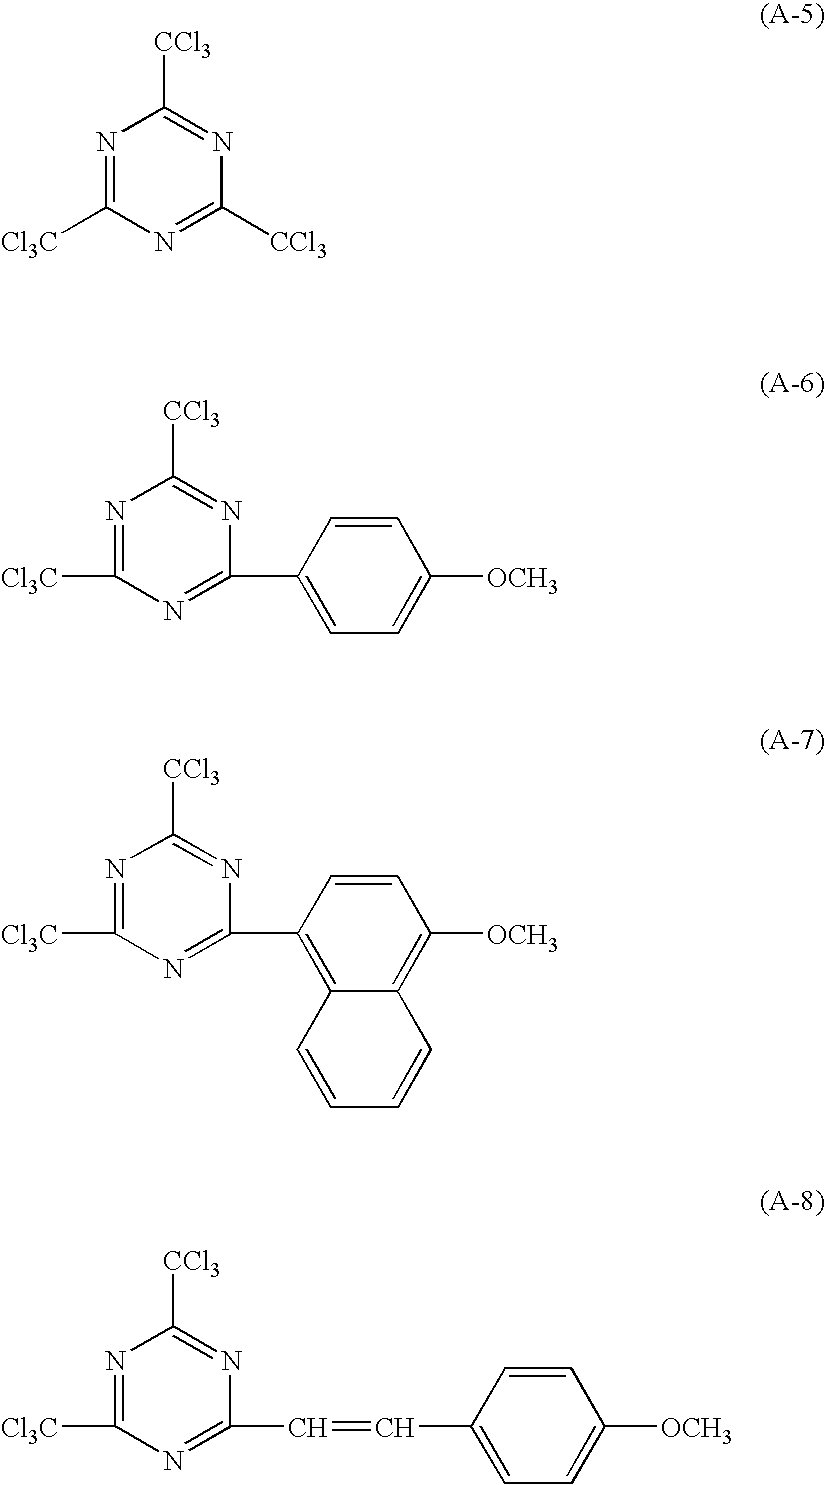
N1=C([Cl3C])N=C([CCl3])N=C1[CCl3].N1=C([Cl3C])N=C(C2=CC=C([OCH3])C=C2)N=C1[CCl3].N1=C([Cl3C])N=C(C2=C3C(=C([OCH3])C=C2)C=CC=C3)N=C1[CCl3].N1=C([Cl3C])N=C(C=CC2=CC=C([OCH3])C=C2)N=C1[CCl3]
